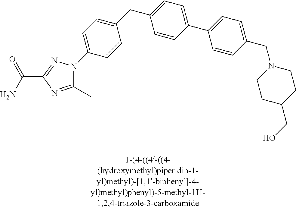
C1(CC2=CC=C(C3=CC=C(CN4CCC(CO)CC4)C=C3)C=C2)=CC=C(N2C(C)=NC(C(N)=O)=N2)C=C1
